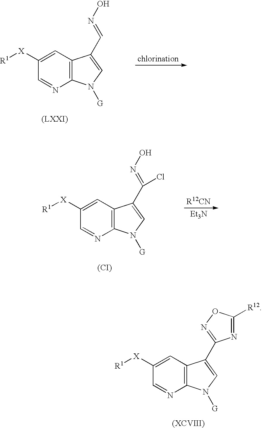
C1([X][R1])=CC2=C(N=C1)N([G])C=C2C=NO.C1([X][R1])=CC2=C(N=C1)N([G])C=C2C(=NO)Cl.[(CI)].[Et3N].C1([X][R1])=CC2=C(N=C1)N([G])C=C2C1=NOC([R12])=N1
